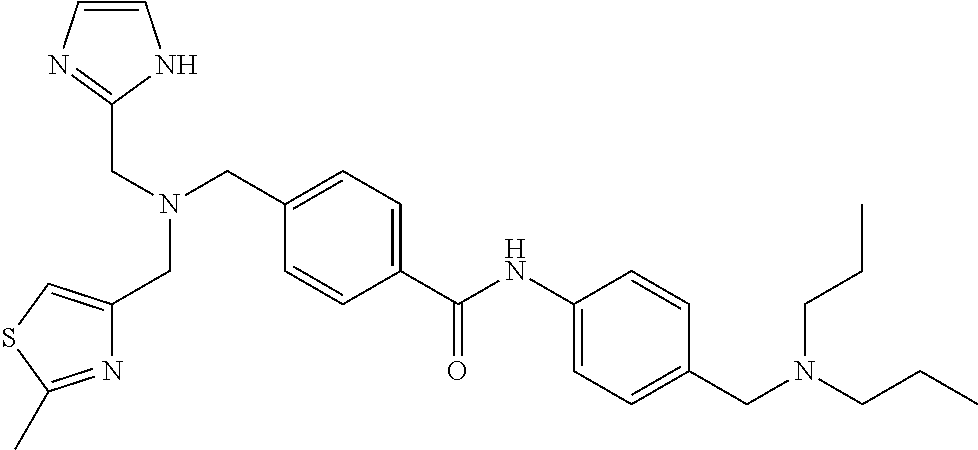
C1=C(C(NC2=CC=C(CN(CCC)CCC)C=C2)=O)C=CC(CN(CC2=NC=CN2)CC2=CSC(C)=N2)=C1
